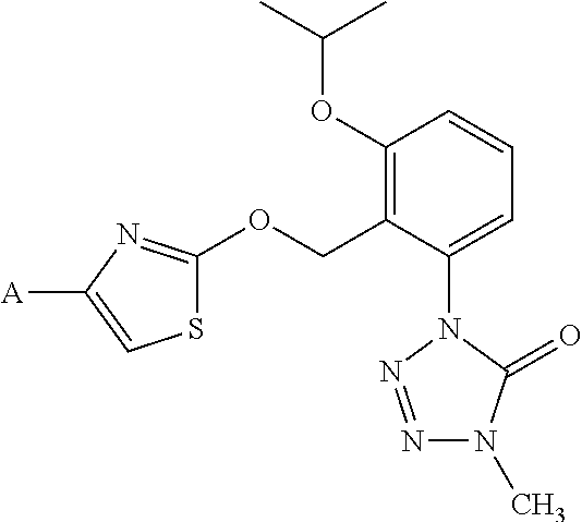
C1(OC(C)C)=C(COC2=NC([A])=CS2)C(N2N=NN(C)C2=O)=CC=C1
